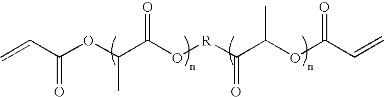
C=CC(OC(C(O[R]C(C(OC(C=C)=O)C)=O)=O)C)=O
